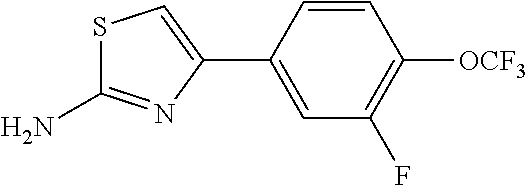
C1=C(C2=CSC(N)=N2)C=CC([OCF3])=C1F
